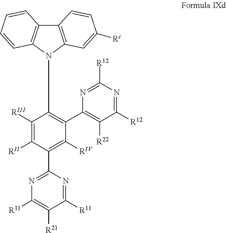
C1([RIII])=C([RII])C(C2=NC([R11])=C([R21])C([R11])=N2)=C([RIV])C(C2=C([R22])C([R12])=NC([R12])=N2)=C1N1C2=C(C3=C1C=CC=C3)C=CC([Rc])=C2
